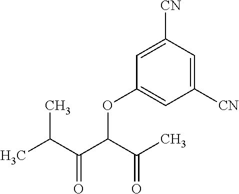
C1([CN])=CC([CN])=CC(OC(C(C(C)C)=O)C(C)=O)=C1
